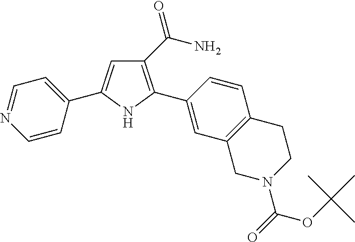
C1(C(N)=O)=C(C2=CC3=C(C=C2)CCN(C(=O)OC(C)(C)C)C3)NC(C2=CC=NC=C2)=C1
